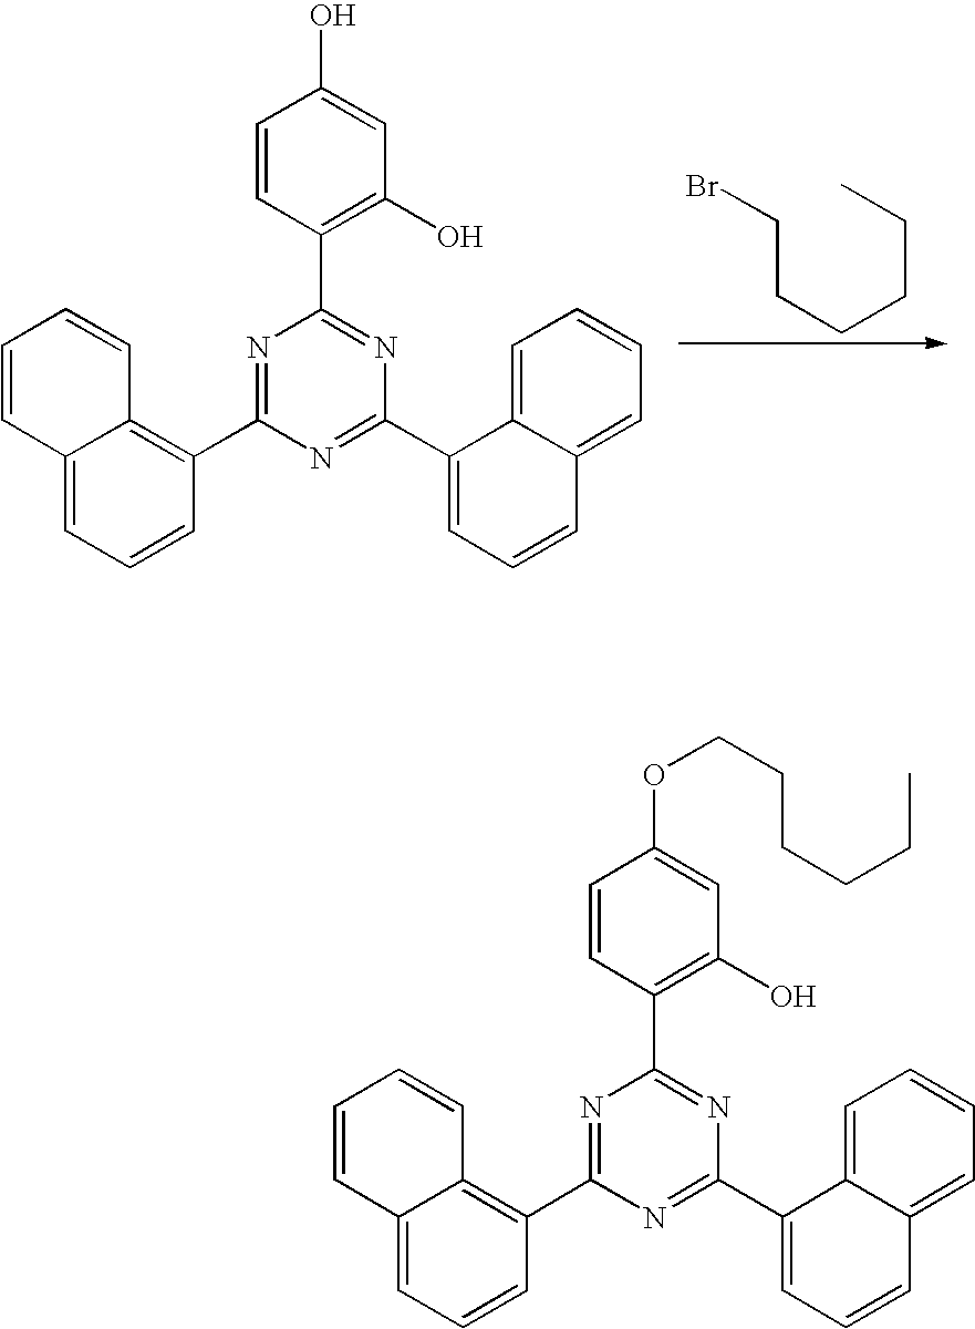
C1=CC2=CC=CC(C3=NC(C4=C(O)C=C(O)C=C4)=NC(C4=CC=CC5=CC=CC=C45)=N3)=C2C=C1.C(CCCCC)Br.C1=CC2=CC=CC(C3=NC(C4=C(O)C=C(OCCCCCC)C=C4)=NC(C4=CC=CC5=CC=CC=C45)=N3)=C2C=C1
